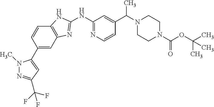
C1=C(C2=CC(C(F)(F)F)=NN2C)C=CC2=C1N=C(NC1=NC=CC(C(N3CCN(C(=O)OC(C)(C)C)CC3)C)=C1)N2
